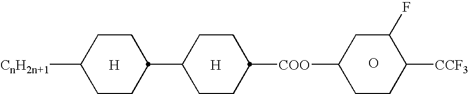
[H].C1CC([CnH2n+1])CCC1C1CCC([COO]C2CC(F)C([CCF3])CC2)CC1.[H].O
